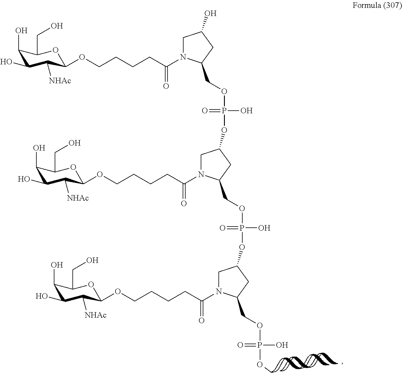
C1(O)C(O)C([NHAc])C(OCCCCC(N2CC(O)CC2COP(OC2CN(C(CCCCOC3C([NHAc])C(O)C(O)C(CO)O3)=O)C(COP(OC3CN(C(CCCCOC4C([NHAc])C(O)C(O)C(CO)O4)=O)C(COP(O)(=O)O)C3)(=O)O)C2)(=O)O)=O)OC1CO
